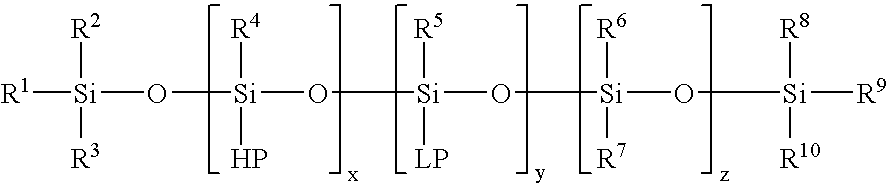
[R1][Si](O[Si](P)([R4])O[Si]([LP])([R5])O[Si]([R7])([R6])O[Si]([R9])([R10])[R8])([R2])[R3]
